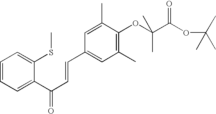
C1=CC=C(C(C=CC2=CC(C)=C(OC(C(OC(C)(C)C)=O)(C)C)C(C)=C2)=O)C(SC)=C1
